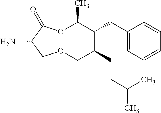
NC1C(=O)OC(C)C(CC2=CC=CC=C2)C(CCC(C)C)COC1
